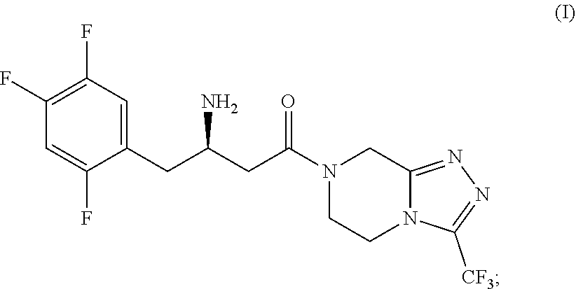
C1(F)=C(F)C=C(CC(CC(N2CCN3C(=NN=C3[CF3])C2)=O)N)C(F)=C1
